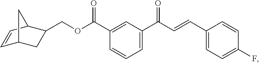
C1=CC2C(COC(C3=CC(C(C=CC4=CC=C(F)C=C4)=O)=CC=C3)=O)CC1C2
